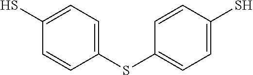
C1(S)=CC=C(SC2=CC=C(S)C=C2)C=C1
